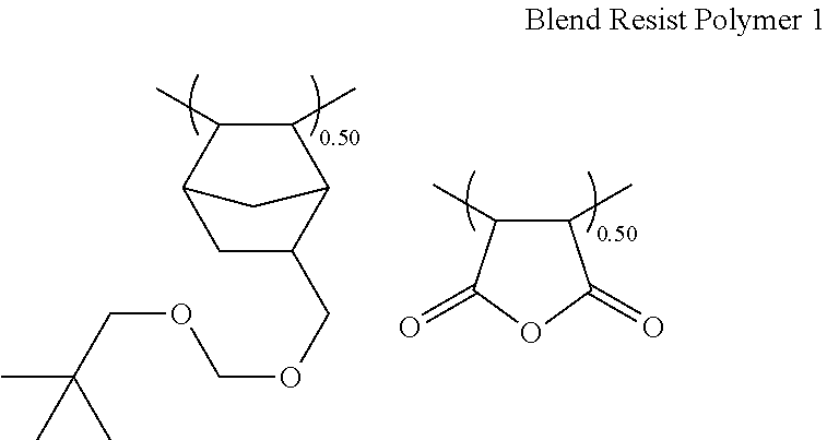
C1(C)C(C)C2CC(COCOCC(C)(C)C)C1C2.C1(C)C(C)C(=O)OC1=O
